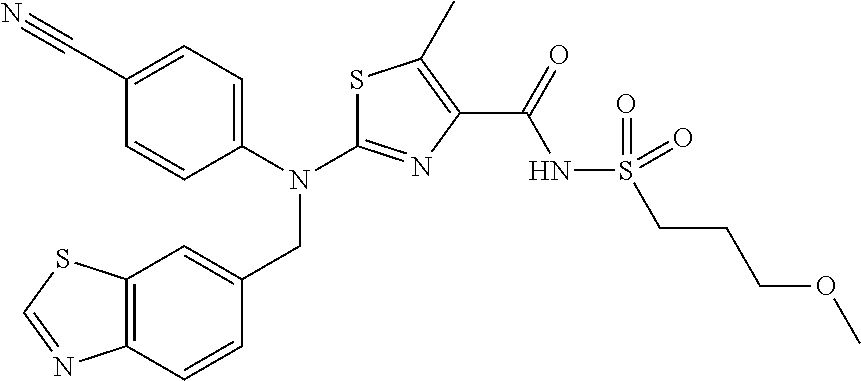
C1(C#N)=CC=C(N(C2=NC(C(=O)NS(CCCOC)(=O)=O)=C(C)S2)CC2=CC3=C(C=C2)N=CS3)C=C1
